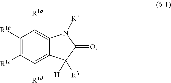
C1([R1b])=C([R1c])C([R1d])=C2C(=C1[R1a])N([R7])C(=O)C2([R3])[H]
